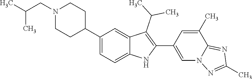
N1(CC(C)C)CCC(C2=CC=C3C(=C2)C(C(C)C)=C(C2=CN4C(=NC(C)=N4)C(C)=C2)N3)CC1
